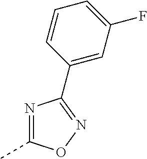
N1=C(C)ON=C1C1=CC(F)=CC=C1
